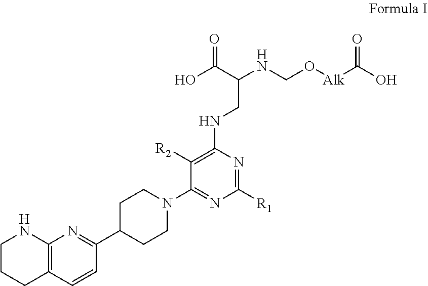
C1(N2CCC(C3=NC4=C(C=C3)CCCN4)CC2)=NC([R1])=NC(NCC(C(O)=O)NCO[Alk]C(O)=O)=C1[R2]
